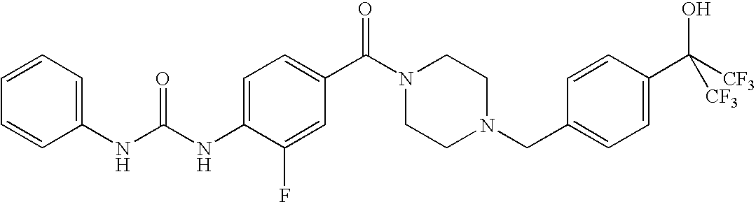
N(C(NC1=CC=C(C(=O)N2CCN(CC3=CC=C(C(O)([CF3])[CF3])C=C3)CC2)C=C1F)=O)C1=CC=CC=C1
